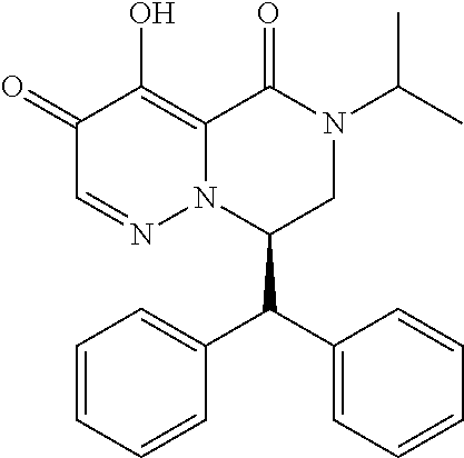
C1(=O)C=NN2C(=C1O)C(=O)N(C(C)C)CC2C(C1=CC=CC=C1)C1=CC=CC=C1
